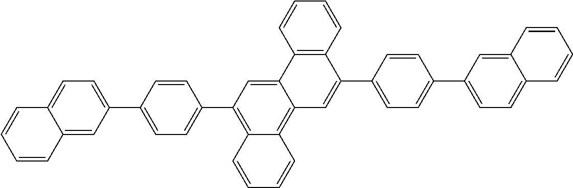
C1=C2C(=CC(C3=CC=C(C4=C5C(=C6C(=C4)C4=C(C(C7=CC=C(C8=CC=C9C(=C8)C=CC=C9)C=C7)=C6)C=CC=C4)C=CC=C5)C=C3)=C1)C=CC=C2
